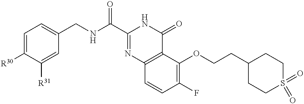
C1=C([R30])C([R31])=CC(CNC(C2=NC3=C(C(=O)N2)C(OCCC2CCS(=O)(=O)CC2)=C(F)C=C3)=O)=C1
